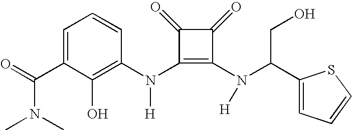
C(C1=CC=CC(N(C2=C(N([H])C(C3=CC=CS3)CO)C(=O)C2=O)[H])=C1O)(=O)N(C)C
